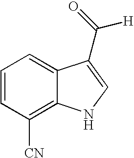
C1=CC([CN])=C2C(=C1)C(C(=O)[H])=CN2
